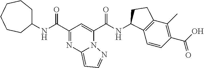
C1(NC(C2=NC3=CC=NN3C(C(NC3C4=C(C(C)=C(C(O)=O)C=C4)CC3)=O)=C2)=O)CCCCCC1
